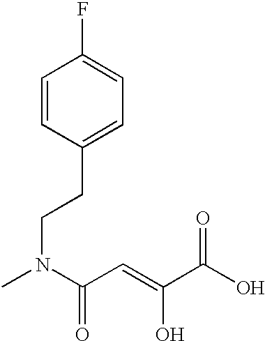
C1=CC(CCN(C)C(C=C(C(O)=O)O)=O)=CC=C1F
